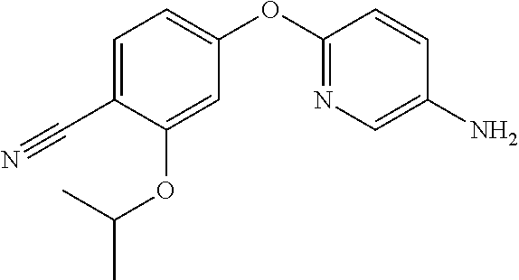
C1(OC2=NC=C(N)C=C2)=CC=C(C#N)C(OC(C)C)=C1
